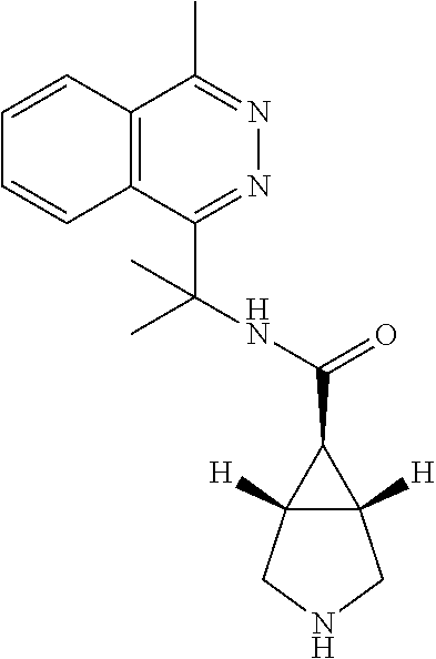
C12([H])C([H])(CNC1)C2C(=O)NC(C1=NN=C(C)C2=C1C=CC=C2)(C)C
